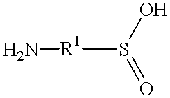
[R1](S(O)=O)N
